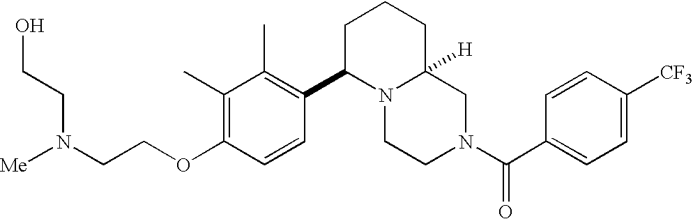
C(OC1=C(C)C(C)=C(C2N3CCN(C(C4=CC=C([CF3])C=C4)=O)CC3([H])CCC2)C=C1)CN(CCO)[Me]
